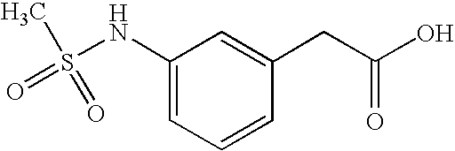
C1(NS(=O)(C)=O)=CC=CC(CC(O)=O)=C1
